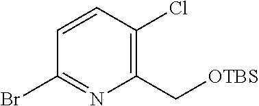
C1(C[OTBS])=C(Cl)C=CC(Br)=N1
